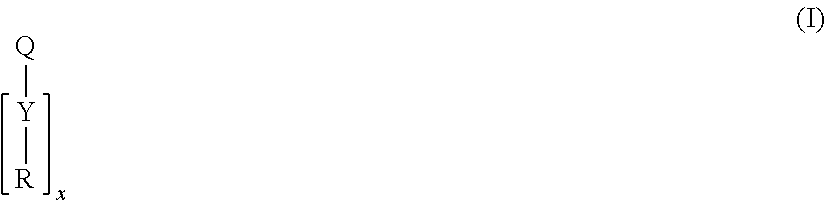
[Q][Y][R]
